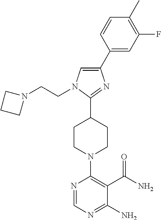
N1=CN=C(N)C(C(N)=O)=C1N1CCC(C2=NC(C3=CC(F)=C(C)C=C3)=CN2CCN2CCC2)CC1
